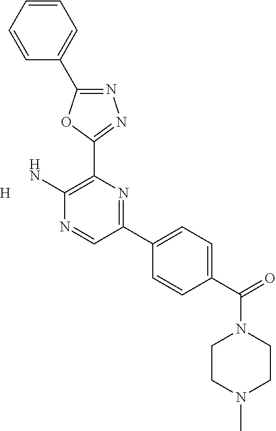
N1=C(C2=CC=CC=C2)OC(C2=C(N)N=CC(C3=CC=C(C(=O)N4CCN(C)CC4)C=C3)=N2)=N1.[H]
